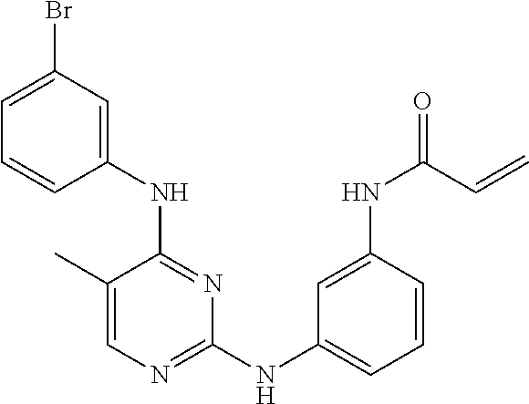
C1(NC2=NC(NC3=CC=CC(NC(=O)C=C)=C3)=NC=C2C)=CC(Br)=CC=C1
